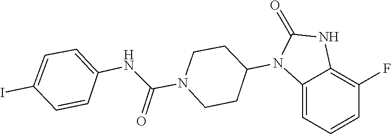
C1CN(C(NC2=CC=C(I)C=C2)=O)CCC1N1C(=O)NC2=C(F)C=CC=C12
